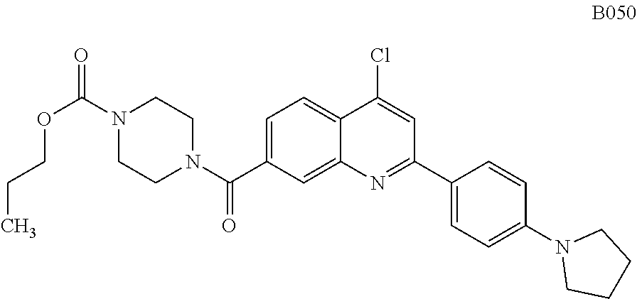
C1=C(C(N2CCN(C(=O)OCCC)CC2)=O)C=C2C(=C1)C(Cl)=CC(C1=CC=C(N3CCCC3)C=C1)=N2
